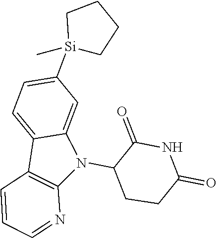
N1(C2CCC(=O)NC2=O)C2=CC([Si]3(C)CCCC3)=CC=C2C2=C1N=CC=C2
